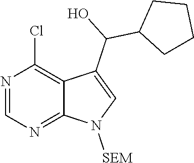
ClC1=C2C(=NC=N1)N([SEM])C=C2C(C1CCCC1)O
